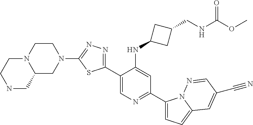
C1(C2=CN=C(C3=CC=C4N3N=CC(C#N)=C4)C=C2NC2CC(CNC(OC)=O)C2)=NN=C(N2CCN3C(C2)CNCC3)S1
